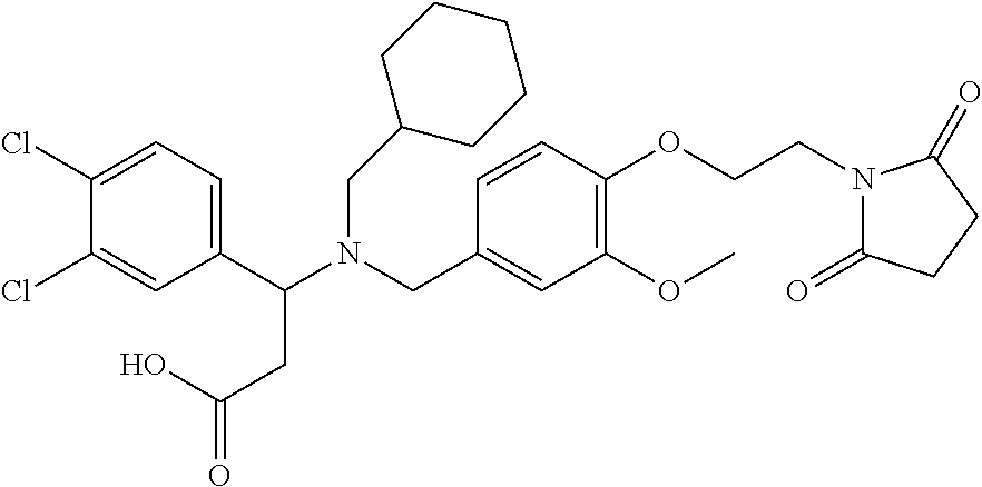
N(CC1=CC(OC)=C(OCCN2C(=O)CCC2=O)C=C1)(C(C1=CC=C(Cl)C(Cl)=C1)CC(=O)O)CC1CCCCC1
